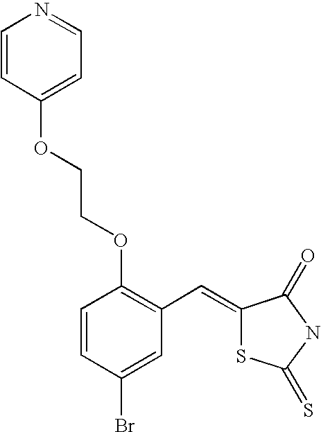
C1=CC(OCCOC2=C(C=C3SC(=S)NC3=O)C=C(Br)C=C2)=CC=N1
